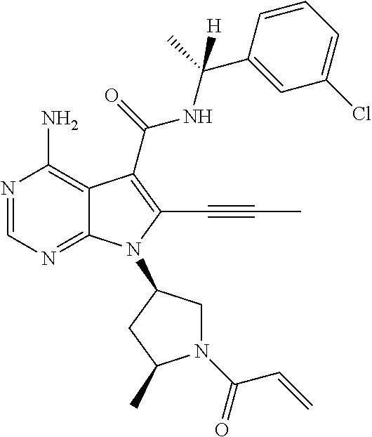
N1=CN=C2C(=C1N)C(C(=O)NC(C)(C1=CC(Cl)=CC=C1)[H])=C(C#CC)N2C1CN(C(C=C)=O)C(C)C1
